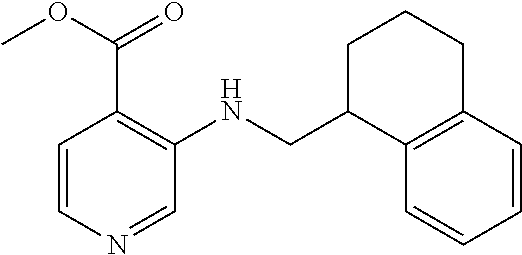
C1(CNC2=C(C(OC)=O)C=CN=C2)C2=C(CCC1)C=CC=C2
